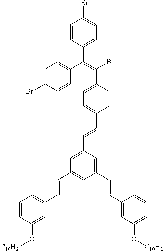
C1=CC(O[C10H21])=CC(C=CC2=CC(C=CC3=CC(O[C10H21])=CC=C3)=CC(C=CC3=CC=C(C(Br)=C(C4=CC=C(Br)C=C4)C4=CC=C(Br)C=C4)C=C3)=C2)=C1
